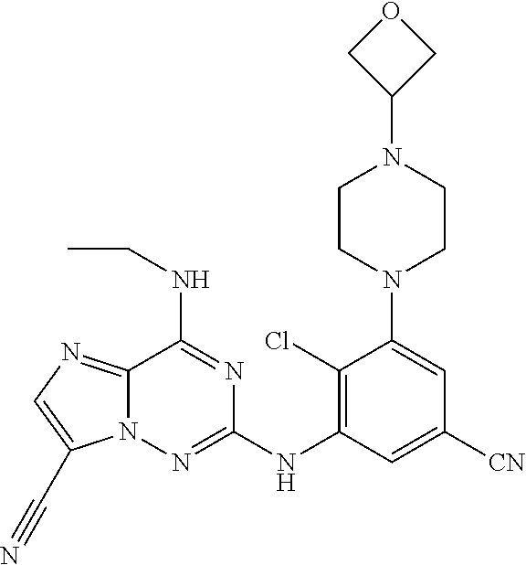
C1(Cl)=C(NC2=NN3C(=NC=C3C#N)C(NCC)=N2)C=C([CN])C=C1N1CCN(C2COC2)CC1
